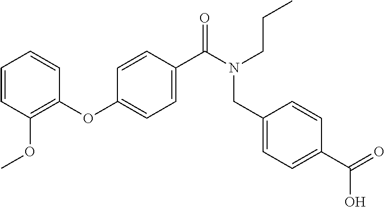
C1=CC(OC)=C(OC2=CC=C(C(=O)N(CCC)CC3=CC=C(C(O)=O)C=C3)C=C2)C=C1
